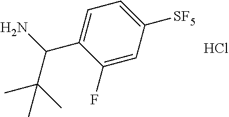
Cl.C1(F)=CC([SF5])=CC=C1C(N)C(C)(C)C
